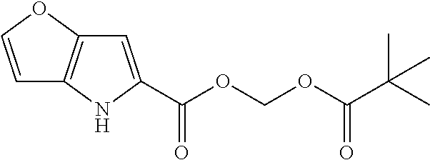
C1=C(C(OCOC(C(C)(C)C)=O)=O)NC2=C1OC=C2
